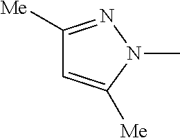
C1([Me])=NN(C)C([Me])=C1
